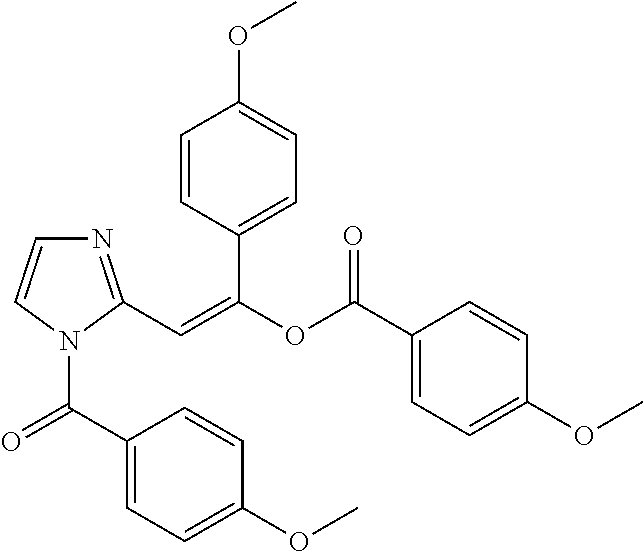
N1=C(C=C(OC(C2=CC=C(OC)C=C2)=O)C2=CC=C(OC)C=C2)N(C(=O)C2=CC=C(OC)C=C2)C=C1
